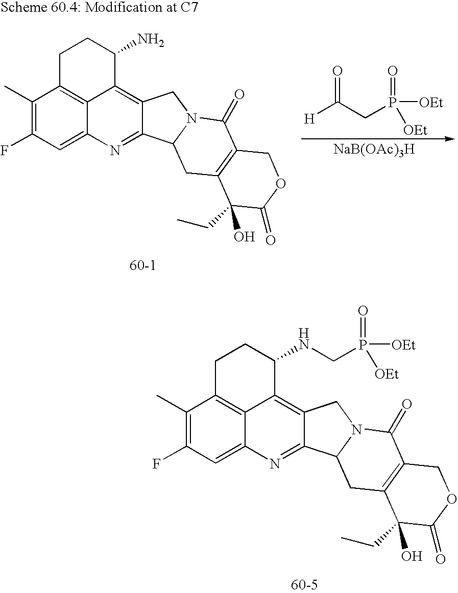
C1(C)=C(F)C=C2C3=C1CCC(NCP(=O)([OEt])[OEt])C3=C1C(=N2)C2N(C1)C(=O)C1=C(C2)C(O)(CC)C(=O)OC1.[H]C(CP([OEt])(=O)[OEt])=O.[NaB(OAc)3H].C1(C)=C(F)C=C2C3=C1CCC(N)C3=C1C(=N2)C2N(C1)C(=O)C1=C(C2)C(O)(CC)C(=O)OC1
